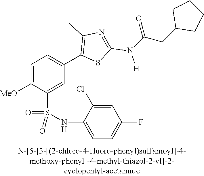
C1=C([MeO])C(S(NC2=CC=C(F)C=C2Cl)(=O)=O)=CC(C2=C(C)N=C(N([H])C(CC3CCCC3)=O)S2)=C1
